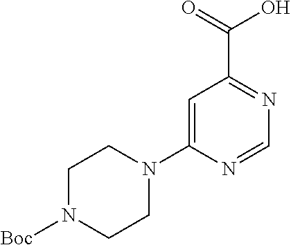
C1=C(N2CCN([Boc])CC2)N=CN=C1C(=O)O
